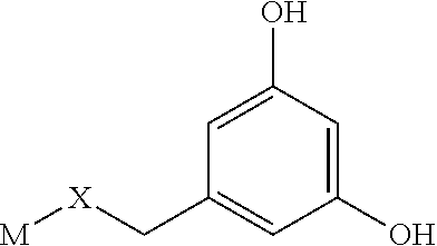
[M][X]CC1=CC(O)=CC(O)=C1
